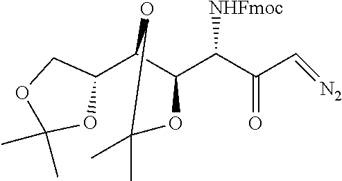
C1(C2C(C(C(C=[N2])=O)[NHFmoc])OC(C)(C)O2)COC(C)(C)O1
